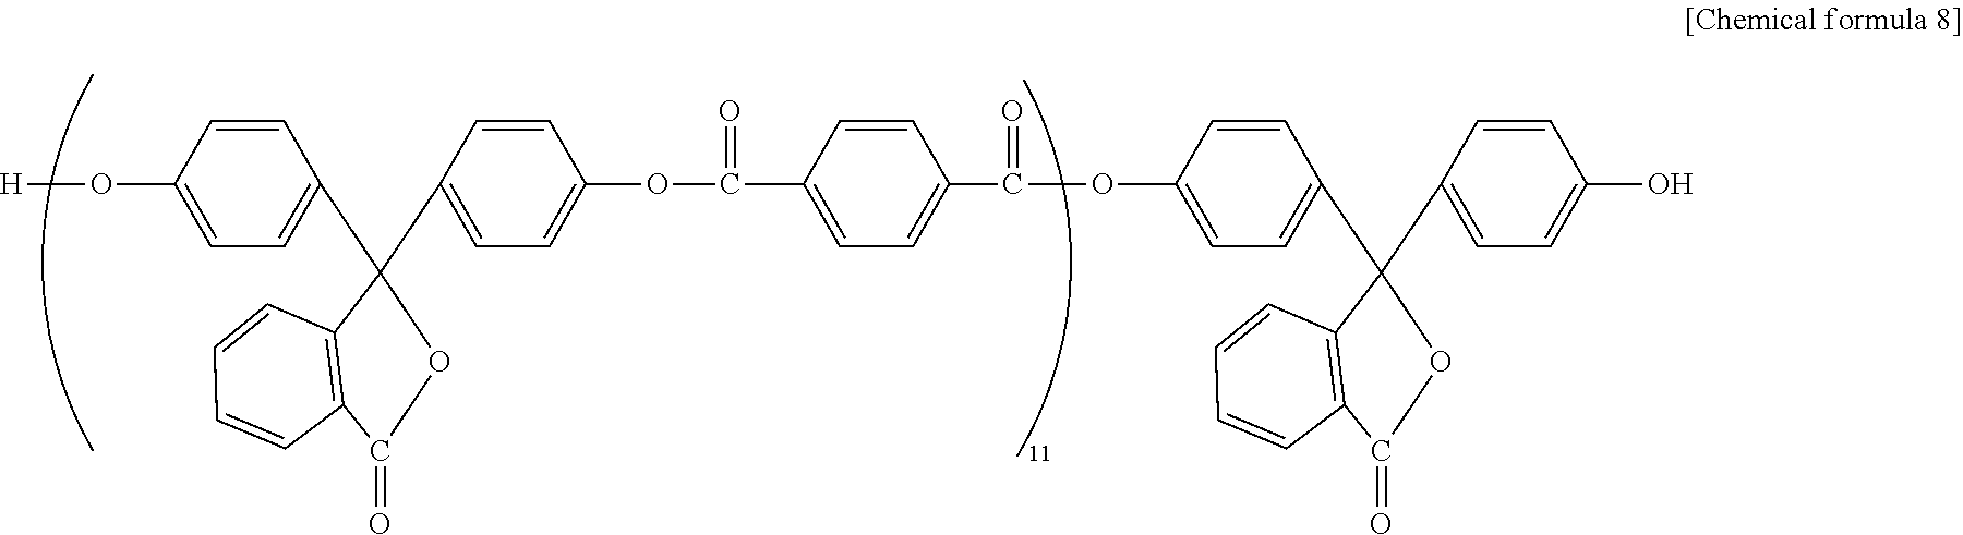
C1=CC(O[H])=CC=C1C1(C2=CC=C(OC(=O)C3=CC=C(C(OC4=CC=C(C5(C6=CC=C(O)C=C6)C6=C(C(=O)O5)C=CC=C6)C=C4)=O)C=C3)C=C2)C2=C(C(=O)O1)C=CC=C2
